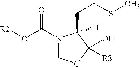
[R2]OC(N1COC(O)([R3])C1(CCSC)[H])=O
